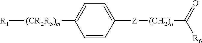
[R1][(CR2R3)m]C1=CC=C([Z][(CH2)n]C([R6])=O)C=C1
